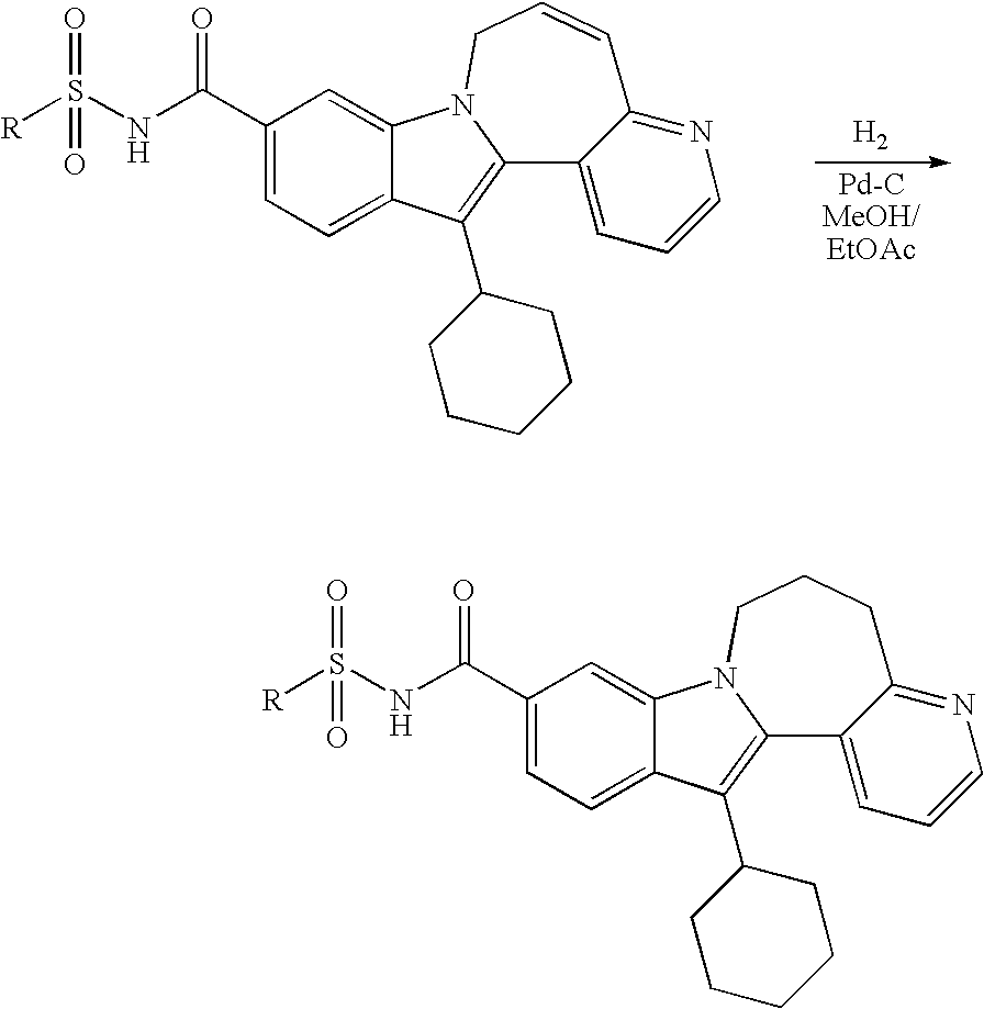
C1(C(NS(=O)([R])=O)=O)=CC=C2C(=C1)N1C(=C2C2CCCCC2)C2=CC=CN=C2C=CC1.[H2].C1(C(NS(=O)([R])=O)=O)=CC=C2C(=C1)N1C(=C2C2CCCCC2)C2=CC=CN=C2CCC1
